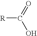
[R]C(=O)O
